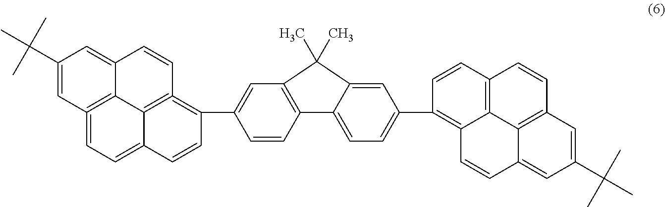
C1=C(C2=C3=C4C(=CC=C5=C4C(=CC(C(C)(C)C)=C5)C=C3)C=C2)C=CC2=C1C(C)(C)C1=CC(C3=C4C5=C(C=C3)C=CC3=C5C(=CC(C(C)(C)C)=C3)C=C4)=CC=C21
